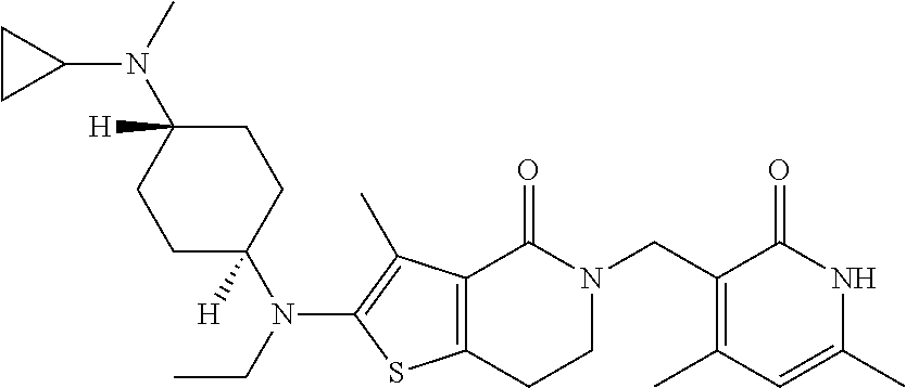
C1CC1N(C)C1([H])CCC(N(CC)C2=C(C)C3=C(S2)CCN(CC2=C(C)C=C(C)NC2=O)C3=O)([H])CC1
